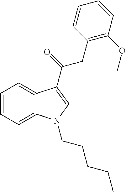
C1=CC=C2C(=C1)C(C(=O)CC1=C(OC)C=CC=C1)=CN2CCCCC
